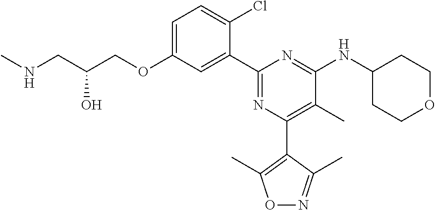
C1=C(OCC(CNC)O)C=C(C2=NC(C3=C(C)ON=C3C)=C(C)C(NC3CCOCC3)=N2)C(Cl)=C1
